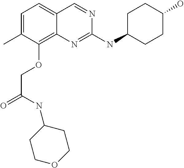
CC1=CC=C2C(=C1OCC(=O)NC1CCOCC1)N=C(NC1CCC(O)CC1)N=C2
